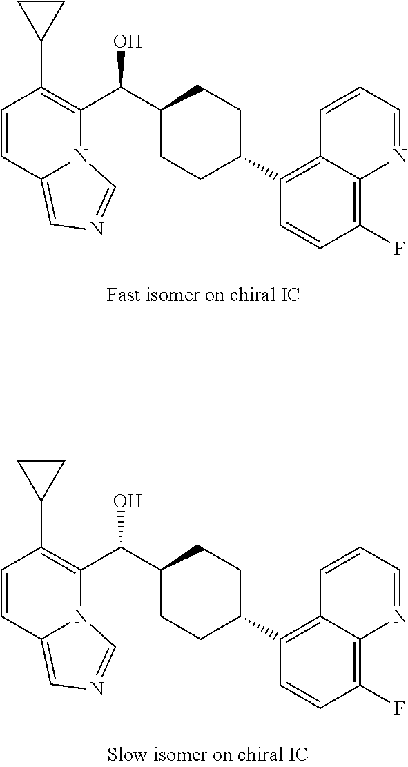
C1(C(C2=C(C3CC3)C=CC3=CN=CN23)O)CCC(C2=C3C(=C(F)C=C2)N=CC=C3)CC1.C1(C(C2=C(C3CC3)C=CC3=CN=CN23)O)CCC(C2=C3C(=C(F)C=C2)N=CC=C3)CC1
